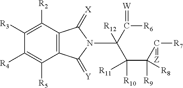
C1([R4])=C([R5])C2=C(C([R2])=C1[R3])C(=[X])N(C(C(C(C(=[Z])[R7])([R9])[R8])([R10])[R11])(C([R6])=[W])[R12])C2=[Y]
